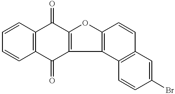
C1=CC2=C(C=C1)C(=O)C1=C(C2=O)OC2=C1C1=C(C=C2)C=C(Br)C=C1
